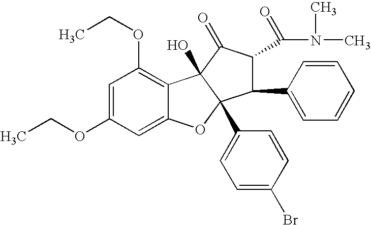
C1=C(OCC)C=C2C(=C1OCC)C1(O)C(C3=CC=C(Br)C=C3)(O2)C(C2=CC=CC=C2)C(C(N(C)C)=O)C1=O
